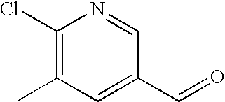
CC1=C(Cl)N=CC(C=O)=C1
